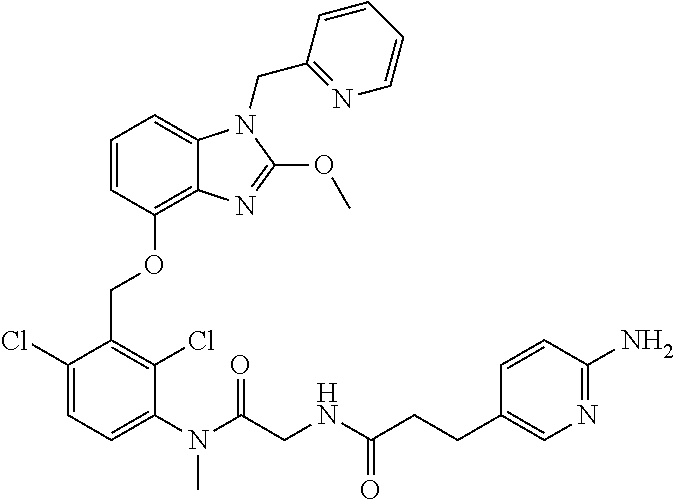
C1=CC(OCC2=C(Cl)C(N(C)C(=O)CNC(CCC3=CN=C(N)C=C3)=O)=CC=C2Cl)=C2C(=C1)N(CC1=NC=CC=C1)C(OC)=N2
